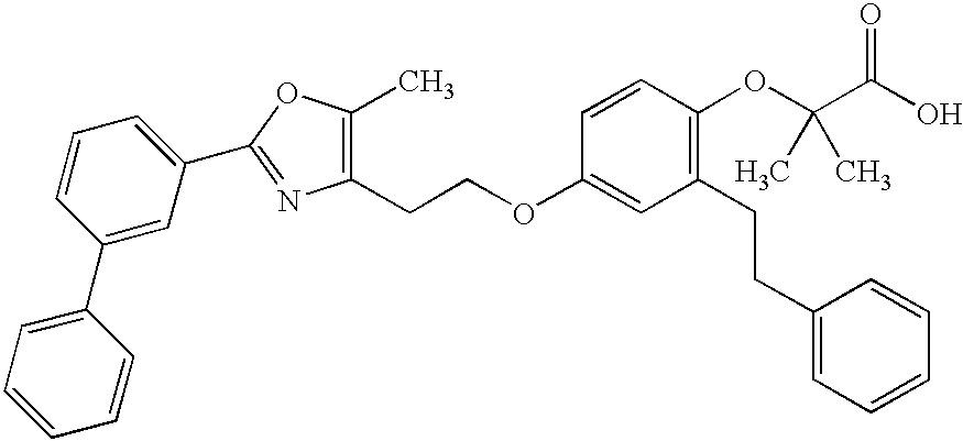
C1(CCOC2=CC(CCC3=CC=CC=C3)=C(OC(C(O)=O)(C)C)C=C2)=C(C)OC(C2=CC=CC(C3=CC=CC=C3)=C2)=N1
